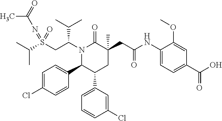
S(CC(N1C(=O)C(CC(=O)NC2=CC=C(C(O)=O)C=C2OC)(C)CC(C2=CC=CC(Cl)=C2)C1C1=CC=C(Cl)C=C1)C(C)C)(=NC(=O)C)(=O)C(C)C
